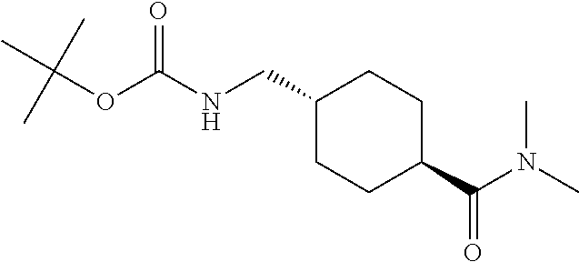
C1CC(CNC(OC(C)(C)C)=O)CCC1C(N(C)C)=O
